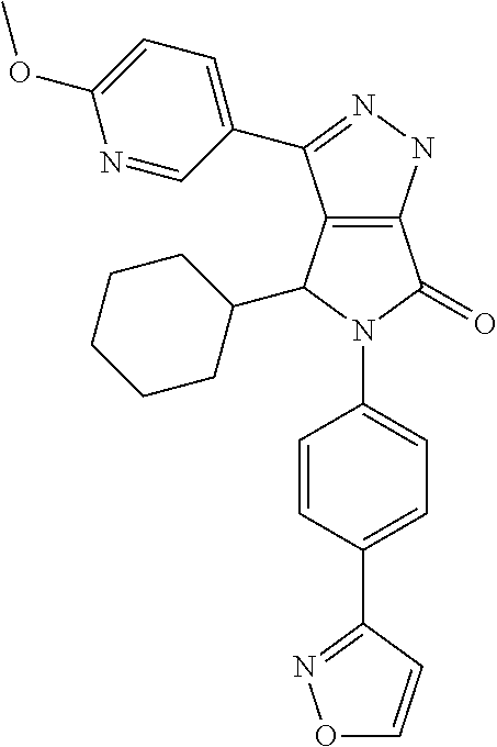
C12=C(NN=C1C1=CC=C(OC)N=C1)C(=O)N(C1=CC=C(C3=NOC=C3)C=C1)C2C1CCCCC1
